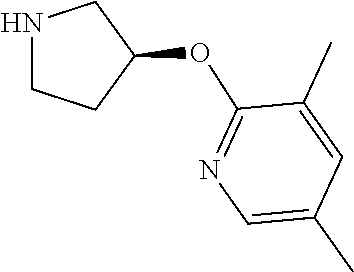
N1CCC(OC2=NC=C(C)C=C2C)C1
